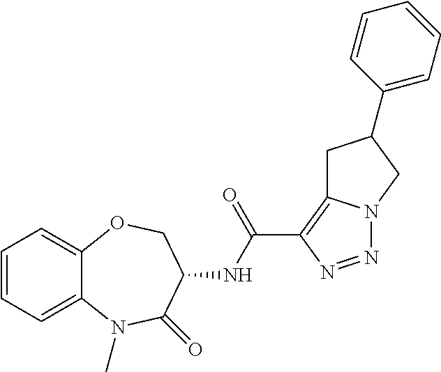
C12=CC=CC=C1OCC(NC(=O)C1=C3N(N=N1)CC(C1=CC=CC=C1)C3)C(=O)N2C
